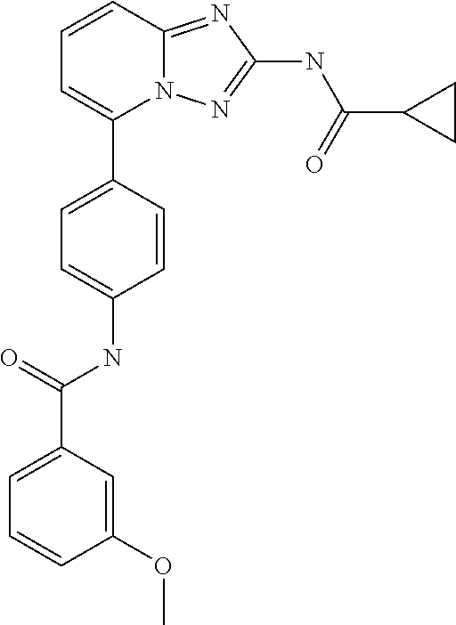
C1=CC2=NC(NC(C3CC3)=O)=NN2C(C2=CC=C(NC(C3=CC=CC(OC)=C3)=O)C=C2)=C1
